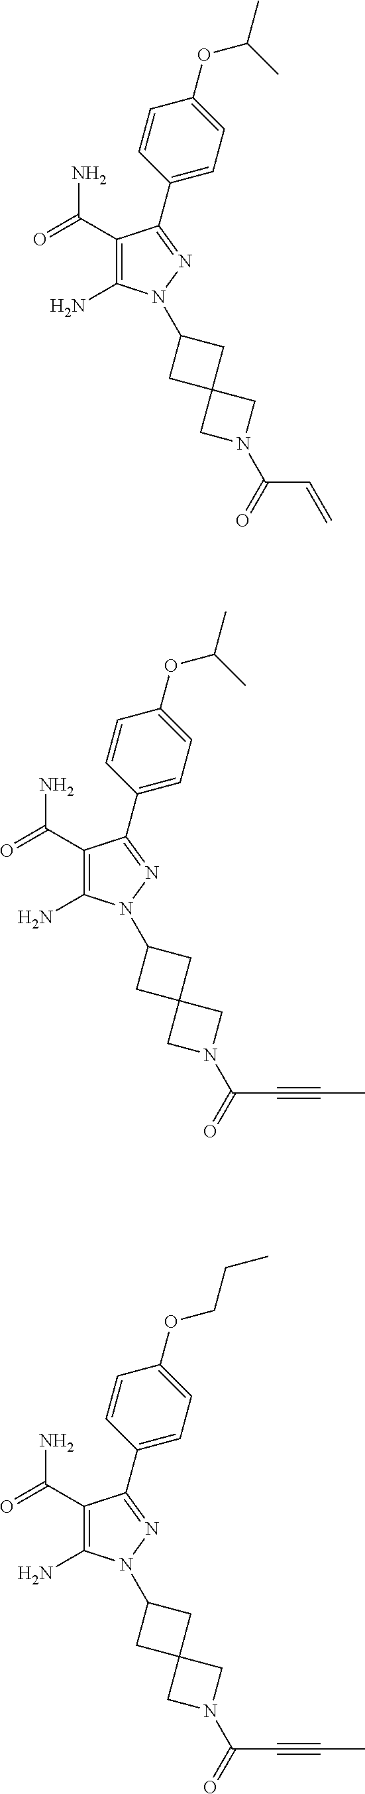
C1=CC(OC(C)C)=CC=C1C1=NN(C2CC3(CN(C(=O)C=C)C3)C2)C(N)=C1C(=O)N.C1=CC(OC(C)C)=CC=C1C1=NN(C2CC3(CN(C(=O)C#CC)C3)C2)C(N)=C1C(=O)N.C1=CC(OCCC)=CC=C1C1=NN(C2CC3(CN(C(=O)C#CC)C3)C2)C(N)=C1C(=O)N
